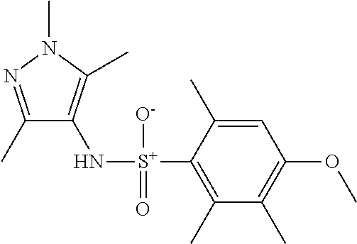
C1(C)=NN(C)C(C)=C1N[S+](C1=C(C)C(C)=C(OC)C=C1C)([O-])=O
